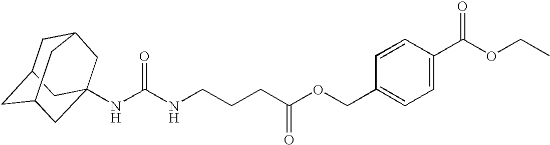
C1C2CC3CC(NC(NCCCC(OCC4=CC=C(C(OCC)=O)C=C4)=O)=O)(CC1C3)C2
